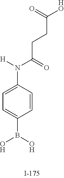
C1=C(N(C(CCC(=O)[HO])=O)[H])C=CC(B(O)O)=C1
